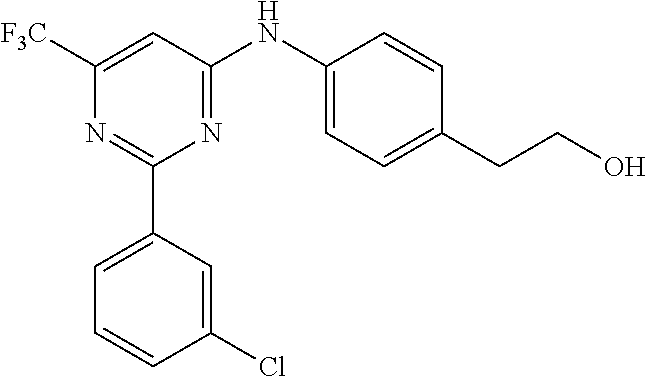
C1([F3C])=CC(NC2=CC=C(CCO)C=C2)=NC(C2=CC=CC(Cl)=C2)=N1
